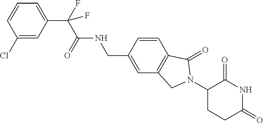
C1=CC(Cl)=CC(C(C(NCC2=CC3=C(C=C2)C(=O)N(C2CCC(=O)NC2=O)C3)=O)(F)F)=C1
